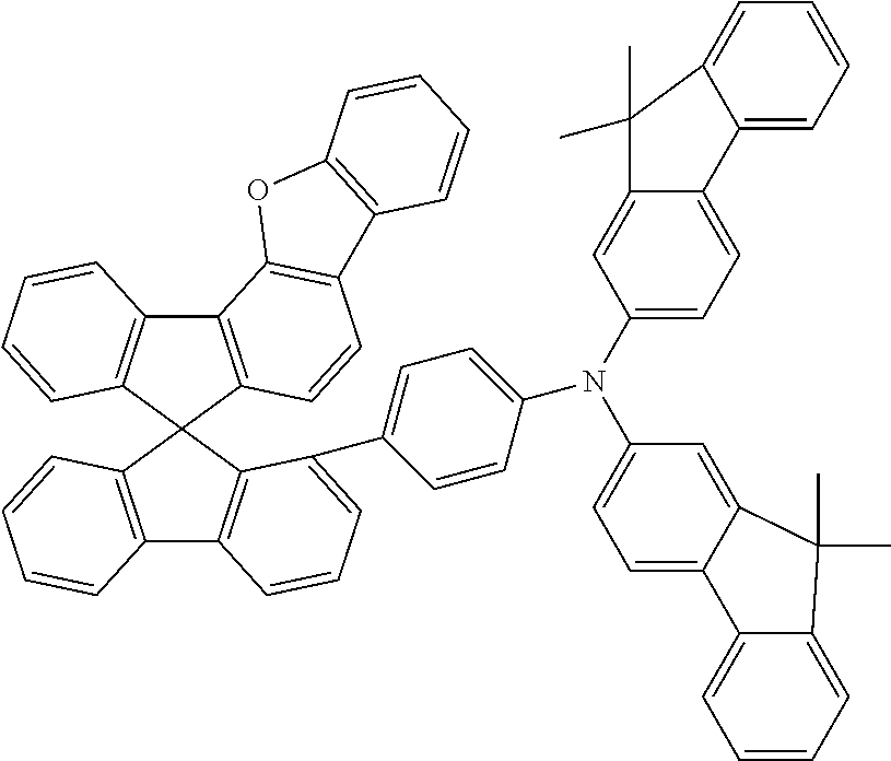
C12=C(C3(C4=C1C=CC=C4)C1=C(C4=C3C(C3=CC=C(N(C5=CC=C6C(=C5)C(C)(C)C5=CC=CC=C65)C5=CC=C6C(=C5)C(C)(C)C5=CC=CC=C65)C=C3)=CC=C4)C=CC=C1)C=CC1=C2OC2=C1C=CC=C2
